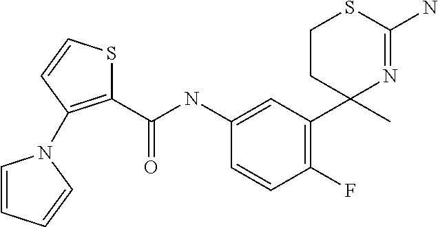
C1(NC(=O)C2=C(N3C=CC=C3)C=CS2)=CC(C2(C)N=C(N)SCC2)=C(F)C=C1
